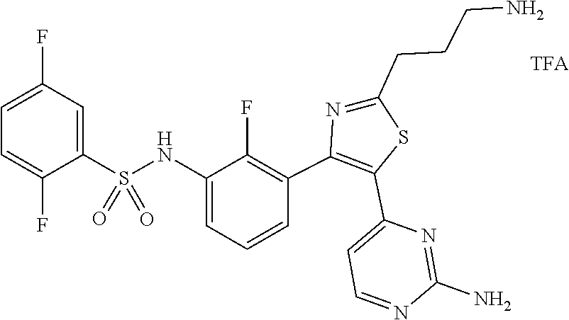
C1(N)=NC(C2=C(C3=C(F)C(NS(=O)(C4=CC(F)=CC=C4F)=O)=CC=C3)N=C(CCCN)S2)=CC=N1
